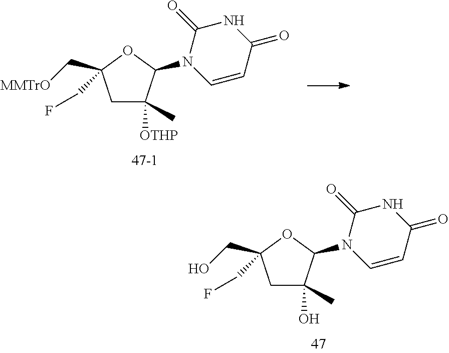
C1C(O)(C)C(N2C=CC(=O)NC2=O)OC1(CO)CF.C1C([OTHP])(C)C(N2C=CC(=O)NC2=O)OC1(C[MMTrO])CF
